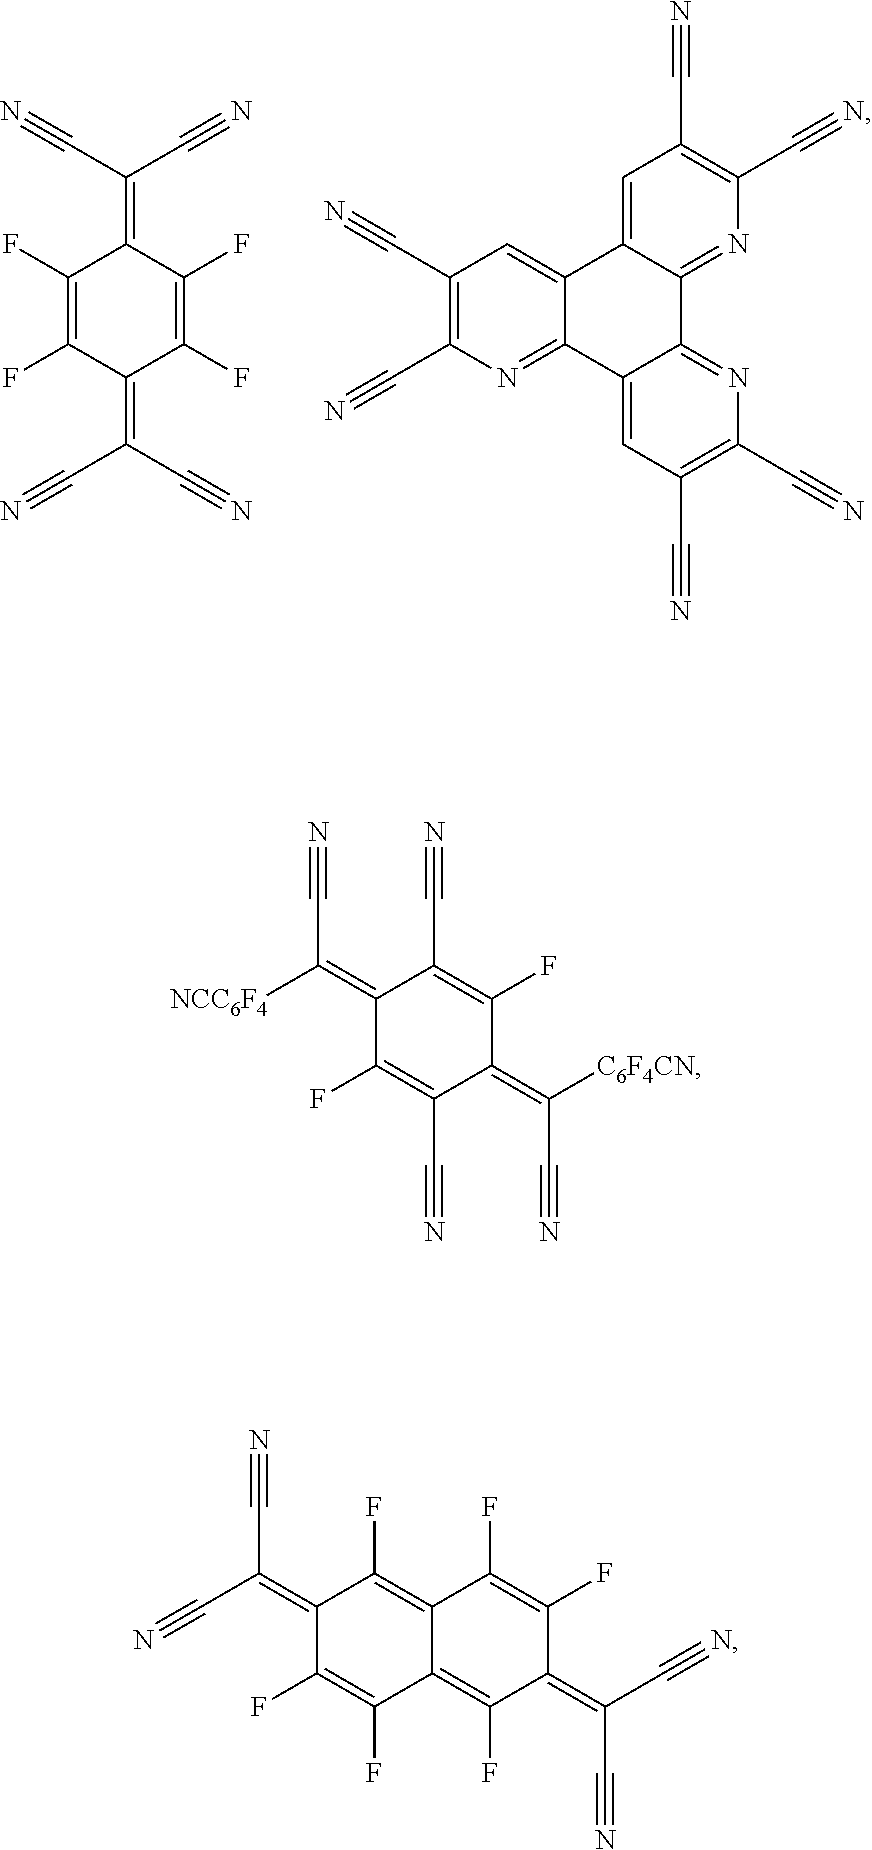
C1(F)=C(F)C(=C(C#N)C#N)C(F)=C(F)C1=C(C#N)C#N.N1=C2C(=CC(C#N)=C1C#N)C1=CC(C#N)=C(C#N)N=C1C1=NC(C#N)=C(C#N)C=C21.C1(=C([NCC6F4])C#N)C(F)=C(C#N)C(=C([C6F4CN])C#N)C(F)=C1C#N.C1(F)=C(F)C2=C(F)C(=C(C#N)C#N)C(F)=C(F)C2=C(F)C1=C(C#N)C#N
